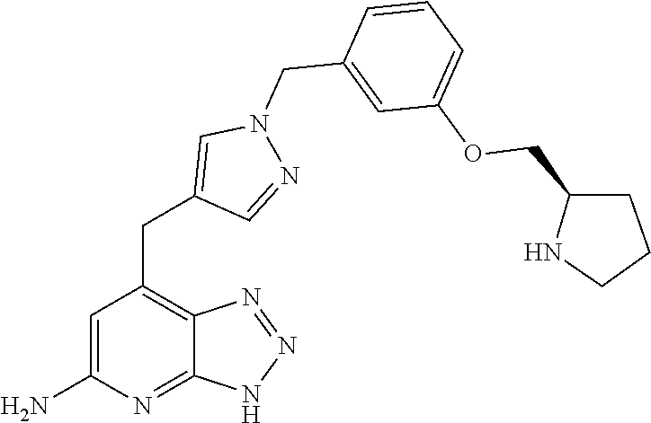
C1=C(N)N=C2C(=C1CC1=CN(CC3=CC(OCC4NCCC4)=CC=C3)N=C1)N=NN2
